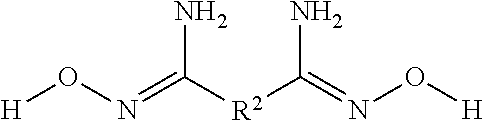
[R2](C(=NO[H])N)C(=NO[H])N
